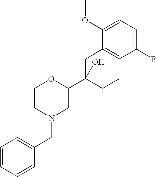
C1=CC=CC(CN2CC(C(CC)(O)CC3=CC(F)=CC=C3OC)OCC2)=C1
